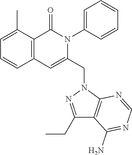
C1=C(C)C2=C(C=C1)C=C(CN1N=C(CC)C3=C1N=CN=C3N)N(C1=CC=CC=C1)C2=O
